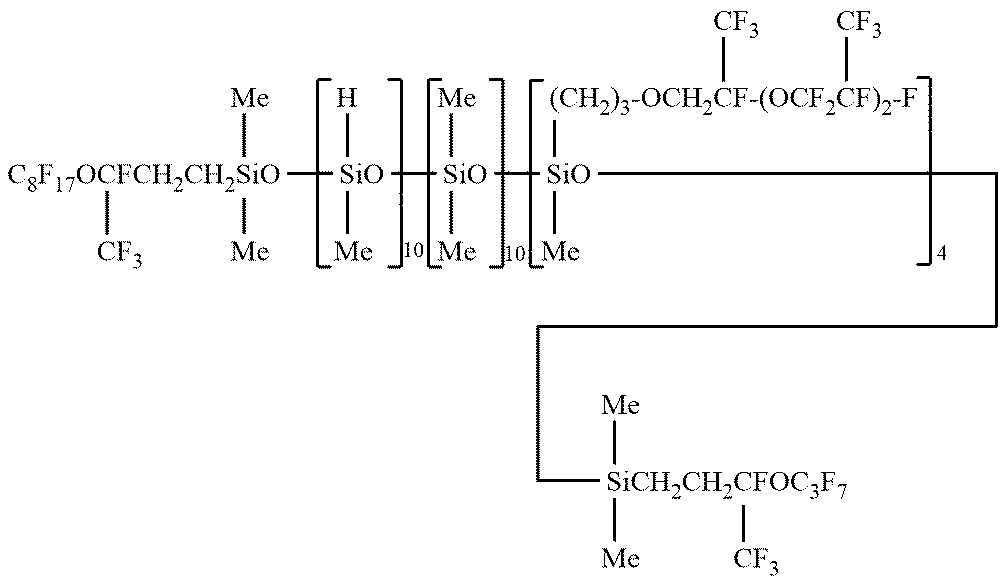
[C8F17OCFCH2CH2SiO]([SiO]([Me])([H])[SiO]([Me])([Me])[SiO]([Me])([(CH2)3-OCH2CF-(OCF2CF)2-F]([CF3])[CF3])CCCC[SiCH2CH2CFOC3F7]([CF3])([Me])[Me])([Me])([Me])[CF3]
